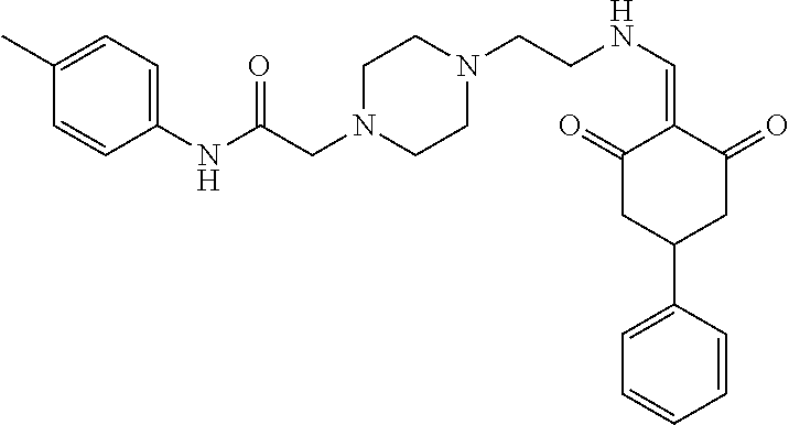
C1(C)=CC=C(NC(CN2CCN(CCNC=C3C(=O)CC(C4=CC=CC=C4)CC3=O)CC2)=O)C=C1
